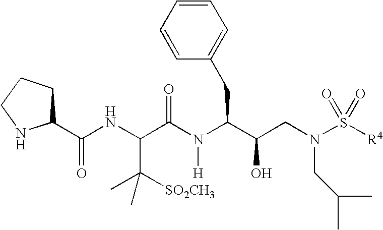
C1C(C(NC(C(N(C(C(CN(S([R4])(=O)=O)CC(C)C)O)CC2=CC=CC=C2)[H])=O)C([SO2CH3])(C)C)=O)NCC1
